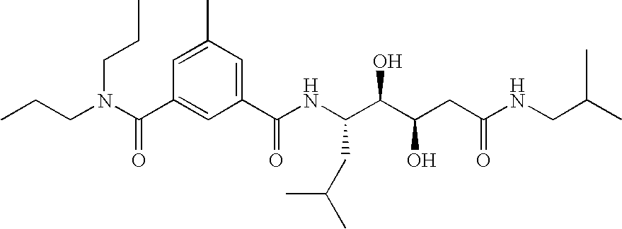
CCCN(C(C1=CC(C(NC(C(C(CC(NCC(C)C)=O)O)O)CC(C)C)=O)=CC(C)=C1)=O)CCC
